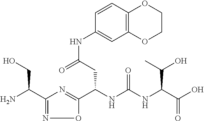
C(NC(NC(C(O)=O)C(O)C)=O)(C1=NC(C(N)CO)=NO1)CC(NC1=CC2=C(C=C1)OCCO2)=O
